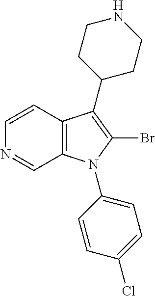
C1=CC2=C(C=N1)N(C1=CC=C(Cl)C=C1)C(Br)=C2C1CCNCC1
